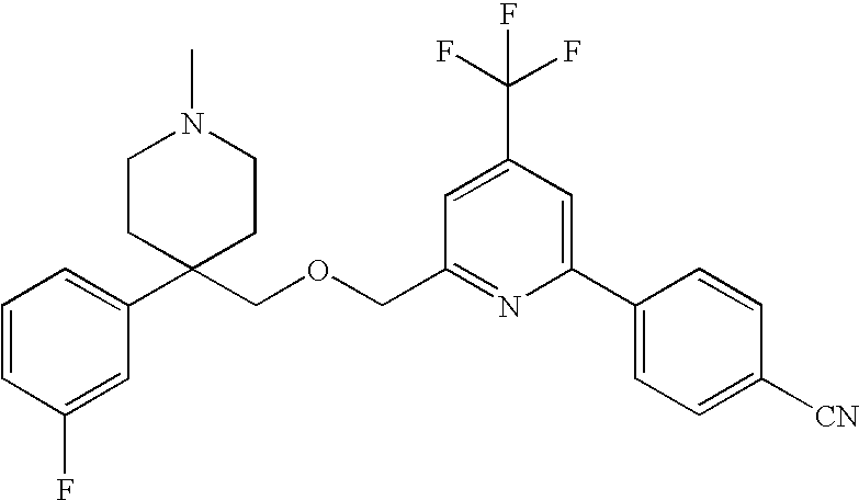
C1=CC(F)=CC(C2(COCC3=NC(C4=CC=C([CN])C=C4)=CC(C(F)(F)F)=C3)CCN(C)CC2)=C1
